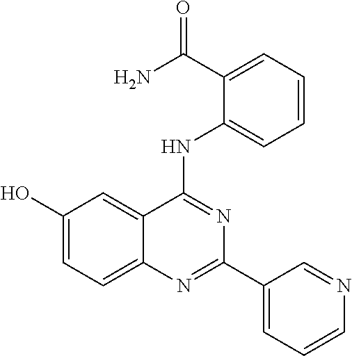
OC1=CC=C2C(=C1)C(NC1=CC=CC=C1C(N)=O)=NC(C1=CC=CN=C1)=N2
